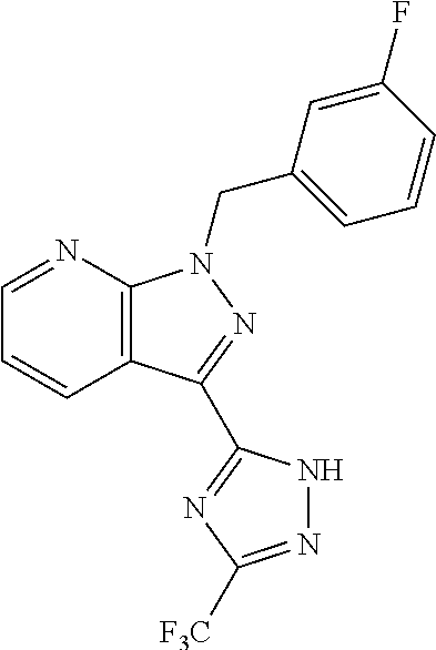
C1=NC2=C(C=C1)C(C1=NC([F3C])=NN1)=NN2CC1=CC=CC(F)=C1
